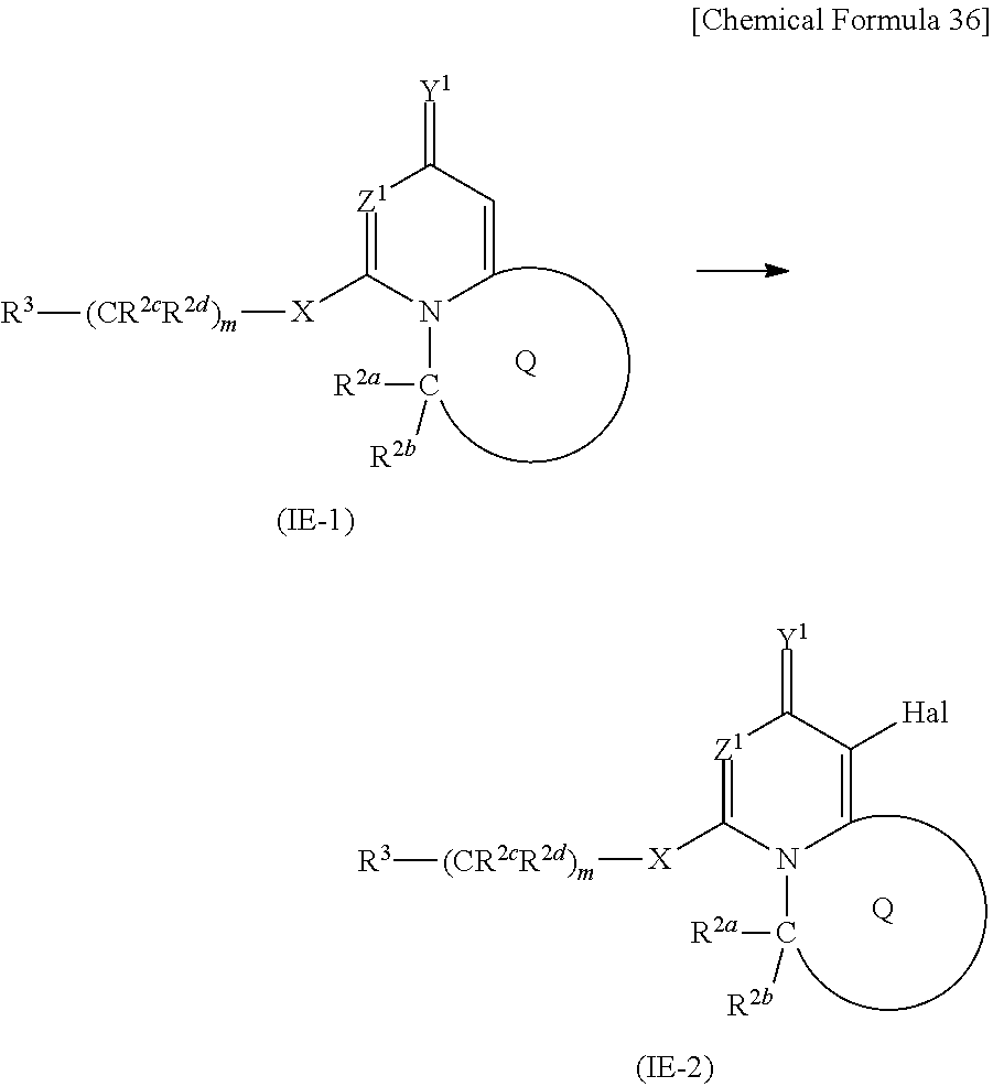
[Z1]1=C([X][(CR2cR2d)m][R3])N(C([R2a])[R2b])C=CC1=[Y1].[Q].[Z1]1=C([X][(CR2cR2d)m][R3])N(C([R2a])[R2b])C=C([Hal])C1=[Y1].[Q]
